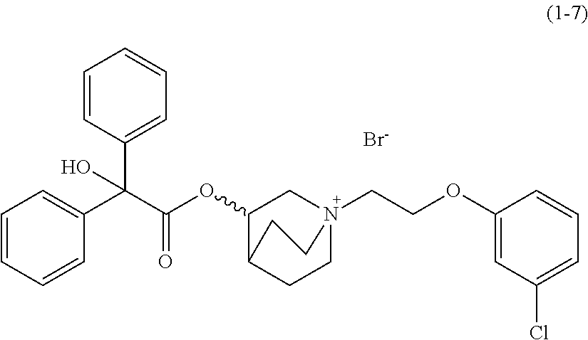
[Br-].C1=CC(C(C(OC2CN3(CCOC4=CC(Cl)=CC=C4)CCC2CC3)=O)(C2=CC=CC=C2)O)=CC=C1
